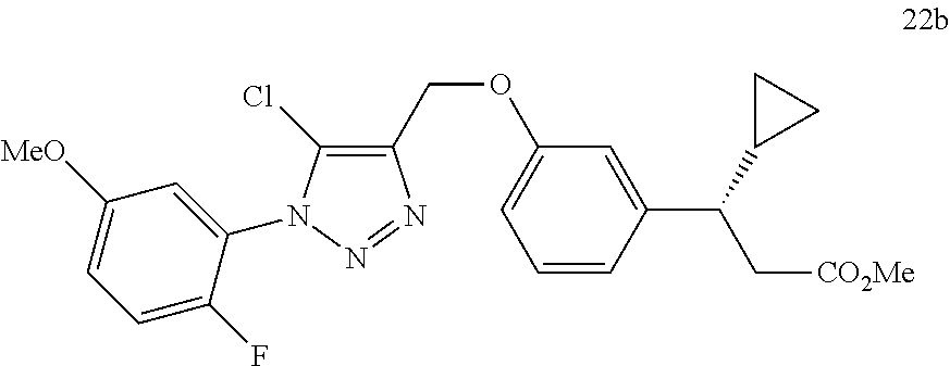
C1(COC2=CC=CC(C(C[CO2Me])C3CC3)=C2)=C(Cl)N(C2=CC([MeO])=CC=C2F)N=N1
